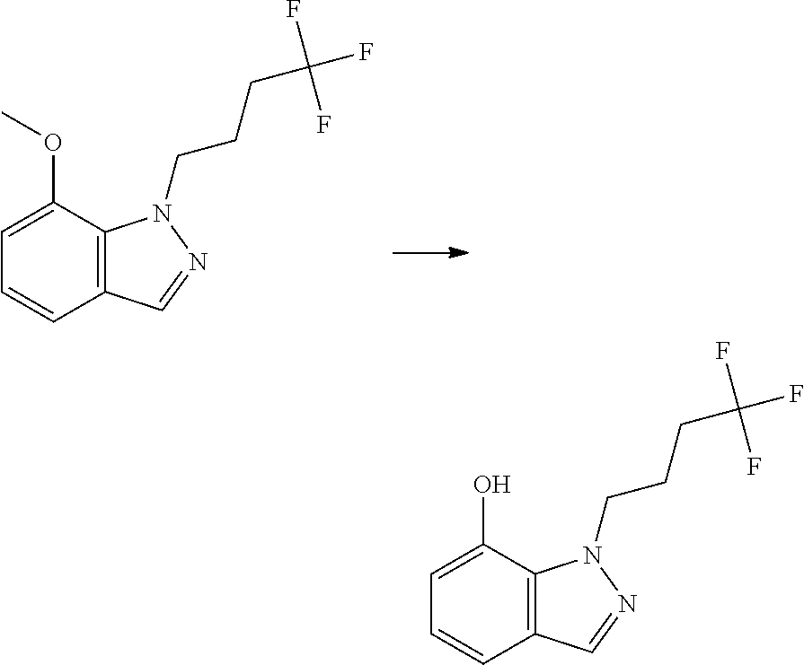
C12=C(C(O)=CC=C1)N(CCCC(F)(F)F)N=C2.C12=C(C(OC)=CC=C1)N(CCCC(F)(F)F)N=C2
